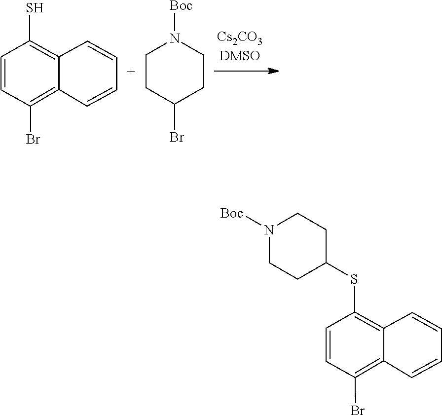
C1=CC=CC2=C(Br)C=CC(S)=C12.C1CC(Br)CCN1[Boc].C1=CC=CC2=C(Br)C=CC(SC3CCN([Boc])CC3)=C12
